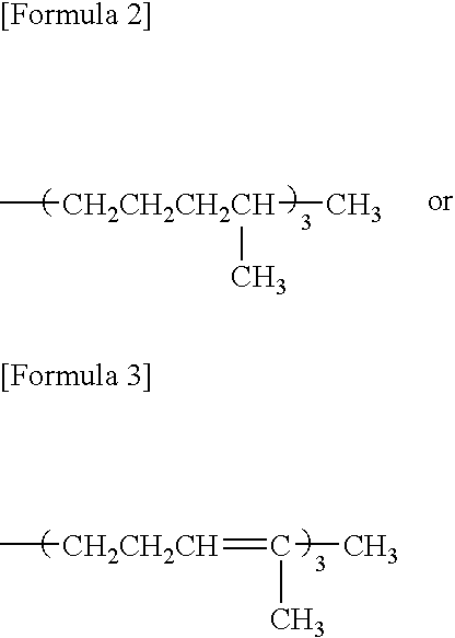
C[CH2CH2CH2CH](C)C.C[CH2CH2CH]=C(C)C
